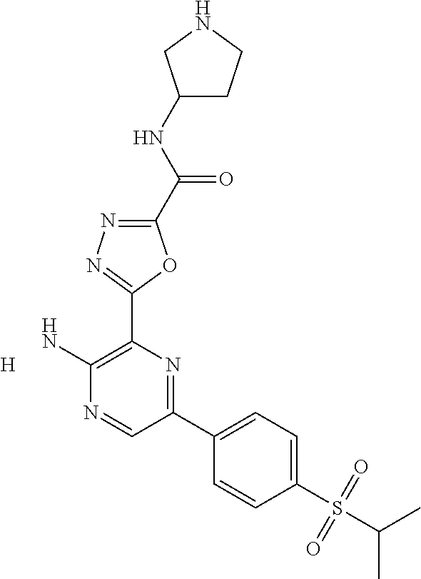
C1(C(NC2CCNC2)=O)=NN=C(C2=C(N)N=CC(C3=CC=C(S(C(C)C)(=O)=O)C=C3)=N2)O1.[H]
